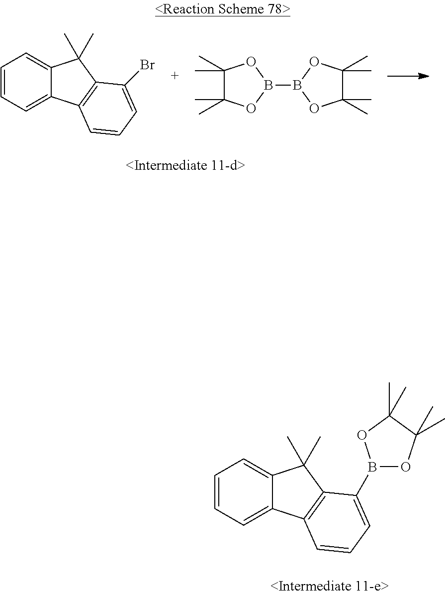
C1=CC=C2C(=C1)C(C)(C)C1=C2C=CC=C1B1OC(C)(C)C(C)(C)O1.C1=CC=C2C(=C1)C(C)(C)C1=C2C=CC=C1Br.B1(B2OC(C)(C)C(C)(C)O2)OC(C)(C)C(C)(C)O1
